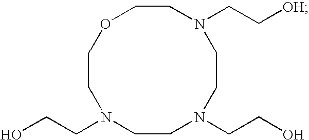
C1N(CC[OH])CCN(CCO)CCN(CCO)CCOC1
